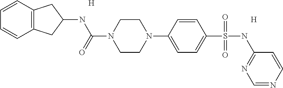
C12=C(C=CC=C1)CC(NC(=O)N1CCN(C3=CC=C(S(NC4=NC=NC=C4)(=O)=O)C=C3)CC1)C2.[H].[H]
